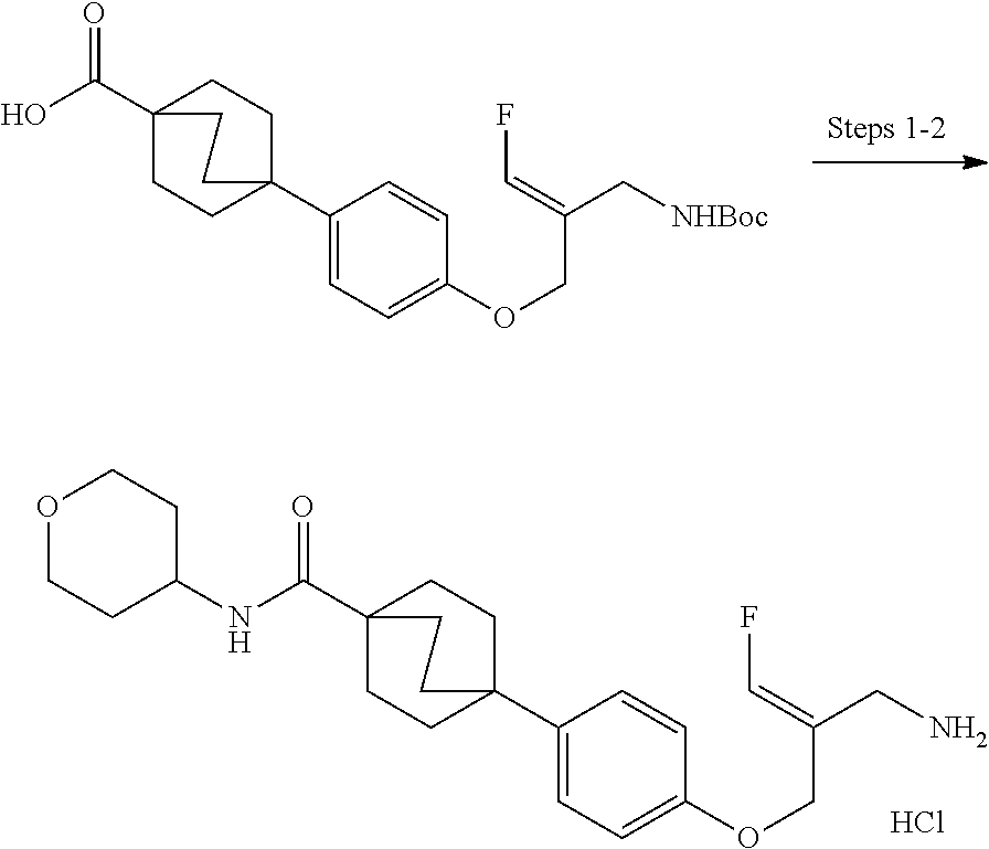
C1=C(C23CCC(C(O)=O)(CC2)CC3)C=CC(OCC(=CF)C[NHBoc])=C1.C1=C(C23CCC(C(NC4CCOCC4)=O)(CC2)CC3)C=CC(OCC(=CF)CN)=C1.Cl
